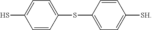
C1(SC2=CC=C([SH])C=C2)=CC=C(S)C=C1
